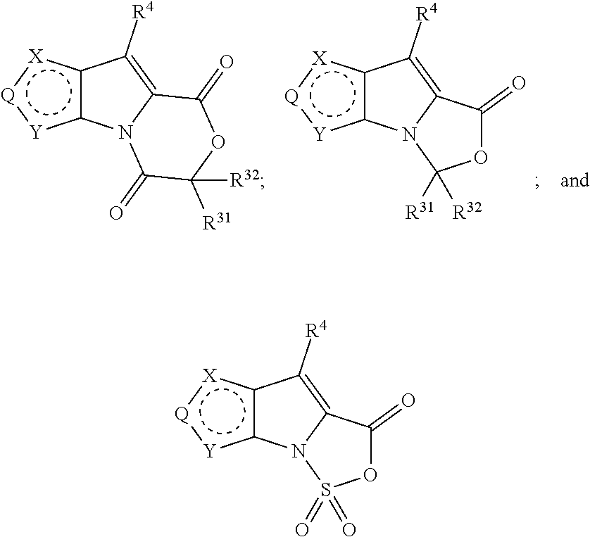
c12c([Y]:[Q]:[X]1)N1C(=C2[R4])C(=O)OS1(=O)=O.c12c([Y]:[Q]:[X]1)N1C(=C2[R4])C(=O)OC([R31])([R32])C1=O.c12c([Y]:[Q]:[X]1)N1C(=C2[R4])C(=O)OC1([R31])[R32]
